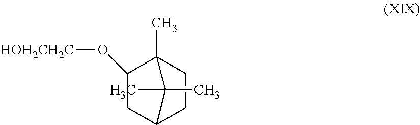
C1(O[HOH2CH2C])CC2CCC1(C)C2(C)C
